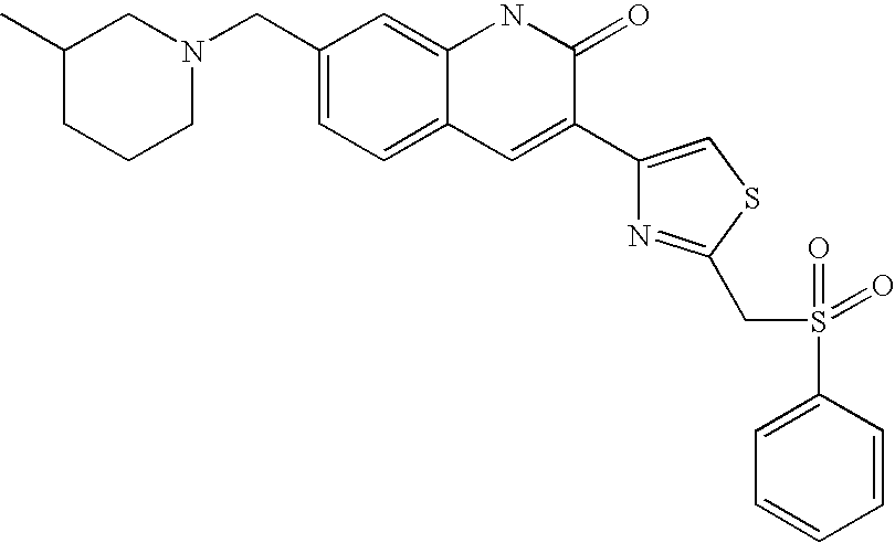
C1(C)CCCN(CC2=CC=C3C(=C2)NC(=O)C(C2=CSC(CS(=O)(=O)C4=CC=CC=C4)=N2)=C3)C1
